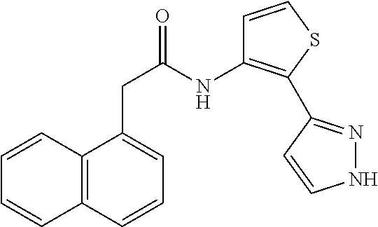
C1=CC2=C(C=C1)C(CC(=O)NC1=C(C3=NNC=C3)SC=C1)=CC=C2
